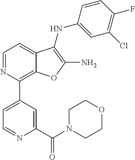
C1(Cl)=C(F)C=CC(NC2=C(N)OC3=C(C4=CC=NC(C(N5CCOCC5)=O)=C4)N=CC=C32)=C1
